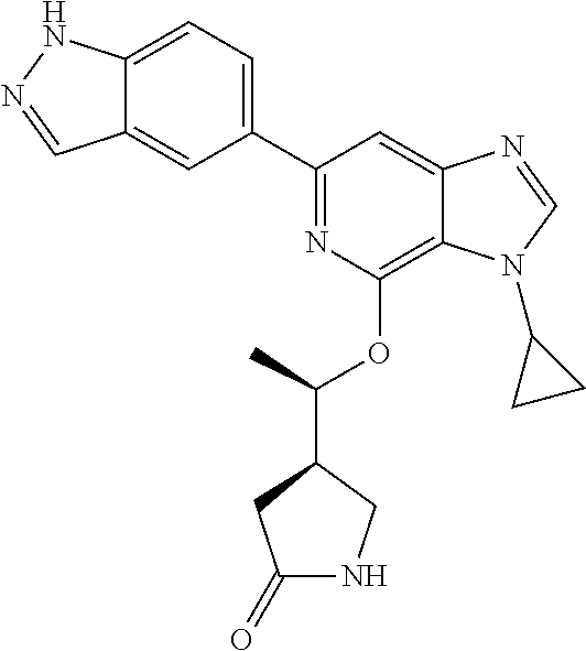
C1(C2=CC=C3C(=C2)C=NN3)=NC(OC(C2CC(=O)NC2)C)=C2C(=C1)N=CN2C1CC1
